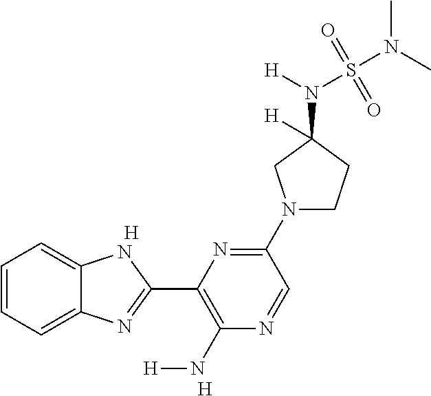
C1=CC=C2C(=C1)NC(C1=C(N[H])N=CC(N3CCC(N([H])S(N(C)C)(=O)=O)([H])C3)=N1)=N2.[H].[H]
